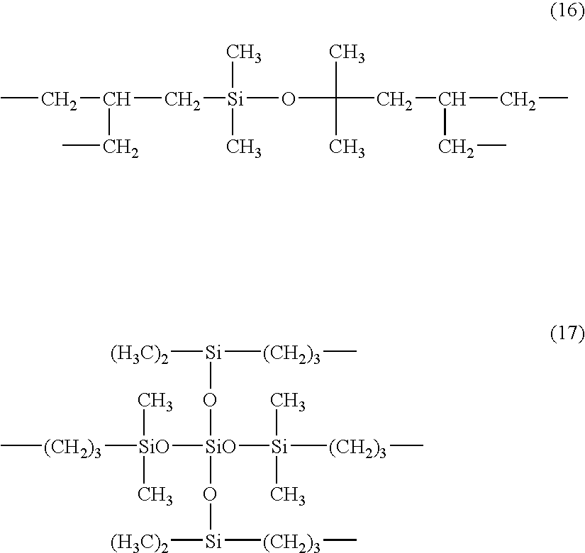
CCC(C[Si](C)(C)OC(C)(C)CC(CC)CC)CC.[(H3C)2][Si]([(CH2)3]C)O[SiO](O[Si]([(H3C)2])[(CH2)3]C)([Si]([(CH2)3]C)(C)C)[SiO](C)(C)[(CH2)3]C
